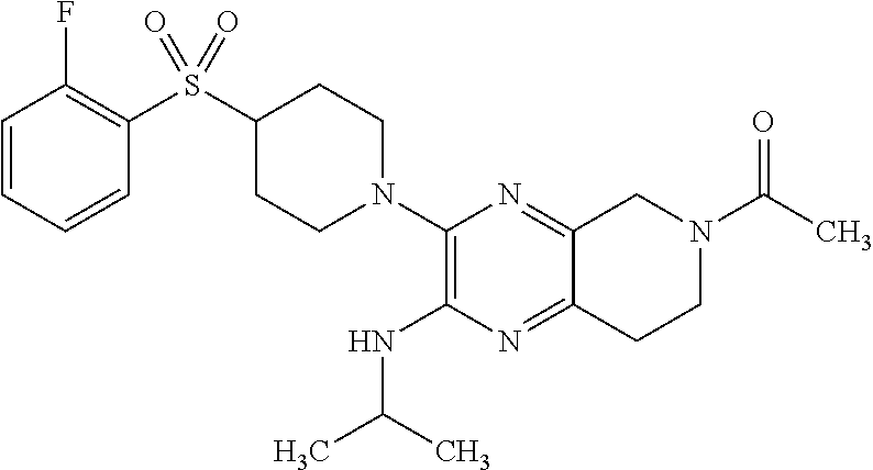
C1=CC=CC(S(C2CCN(C3=C(NC(C)C)N=C4C(=N3)CN(C(C)=O)CC4)CC2)(=O)=O)=C1F
